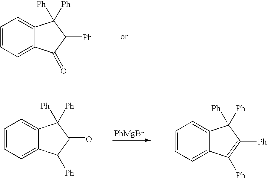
C1=CC=C2C(=C1)C([Ph])([Ph])C([Ph])C2=O.C1=CC=C2C(=C1)C([Ph])([Ph])C(=O)C2[Ph].[PhMgBr].C1=CC=C2C(=C1)C([Ph])([Ph])C([Ph])=C2[Ph]
